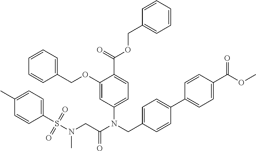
C1(OCC2=CC=CC=C2)=CC(N(CC2=CC=C(C3=CC=C(C(OC)=O)C=C3)C=C2)C(CN(S(C2=CC=C(C)C=C2)(=O)=O)C)=O)=CC=C1C(=O)OCC1=CC=CC=C1
